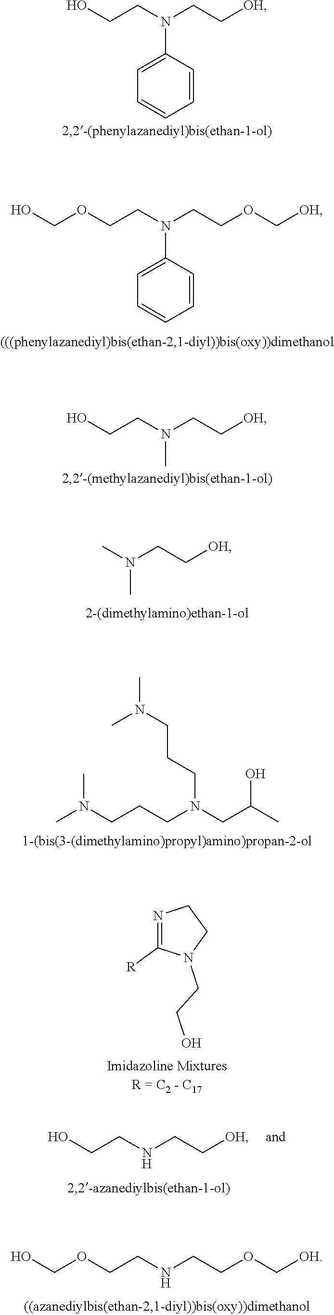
OCCN(CC[OH])C1=CC=CC=C1.O(CCN(CCOC[OH])C1=CC=CC=C1)CO.OCCN(CC[OH])C.CN(CC[OH])C.CN(CCCN(CC(C)O)CCCN(C)C)C.N1=C([R])N(CCO)CC1.OCOCCNCCOC[OH].OCCNCC[OH]
